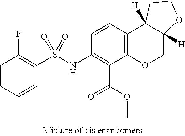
C1(NS(C2=C(F)C=CC=C2)(=O)=O)=C(C(=O)OC)C2=C(C=C1)C1([H])C([H])(CO2)OCC1
